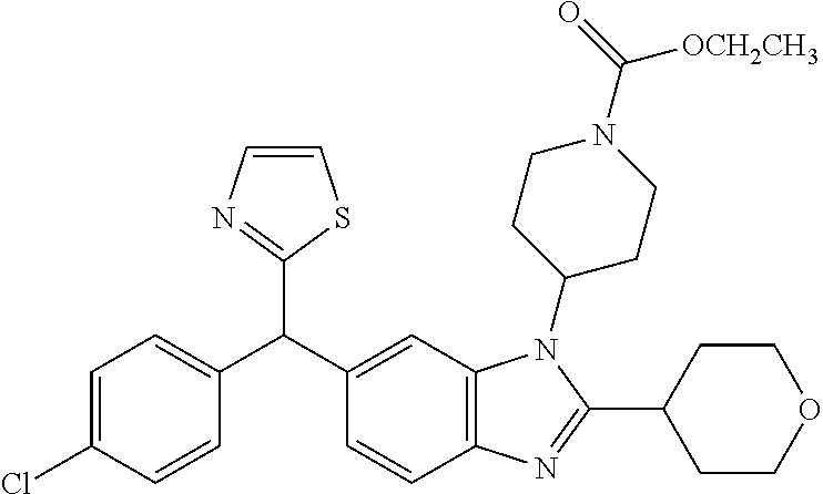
C1=C(Cl)C=CC(C(C2=CC3=C(N=C(C4CCOCC4)N3C3CCN(C(=O)[OCH2CH3])CC3)C=C2)C2=NC=CS2)=C1
